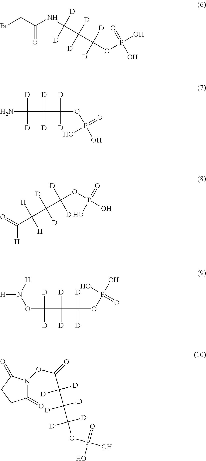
BrCC(NC(C(C(OP(O)(=O)O)([D])[D])([D])[D])([D])[D])=O.NC(C(C(OP(O)(=O)O)([D])[D])([D])[D])([D])[D].C([H])(=O)C(C(C(OP(O)(=O)O)([D])[D])([D])[D])([H])[H].[H]N([H])OC(C(C(OP(O)(O)=O)([D])[D])([D])[D])([D])[D].C1(=O)N(OC(=O)C(C(C(OP(O)(=O)O)([D])[D])([D])[D])([D])[D])C(=O)CC1
